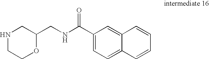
C1NCC(CNC(C2=CC=C3C(=C2)C=CC=C3)=O)OC1
